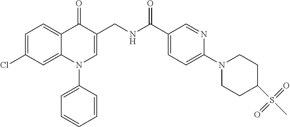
C1=C(Cl)C=C2C(=C1)C(=O)C(CNC(C1=CC=C(N3CCC(S(C)(=O)=O)CC3)N=C1)=O)=CN2C1=CC=CC=C1
